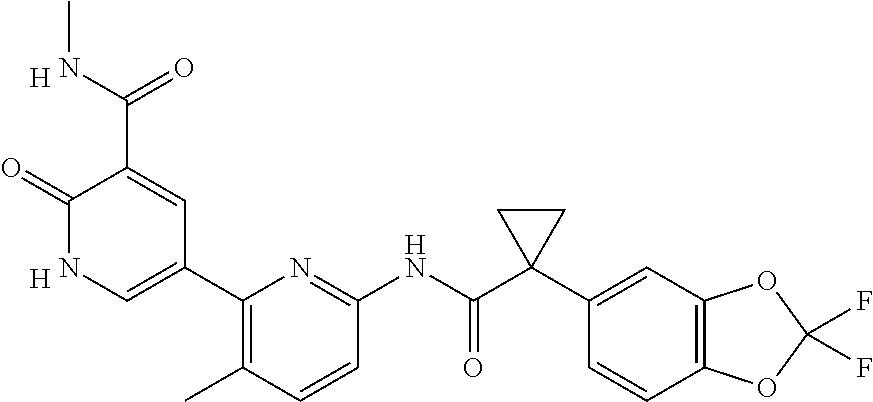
C1(=O)NC=C(C2=C(C)C=CC(NC(C3(C4=CC5=C(C=C4)OC(F)(F)O5)CC3)=O)=N2)C=C1C(NC)=O.[H].[H]
